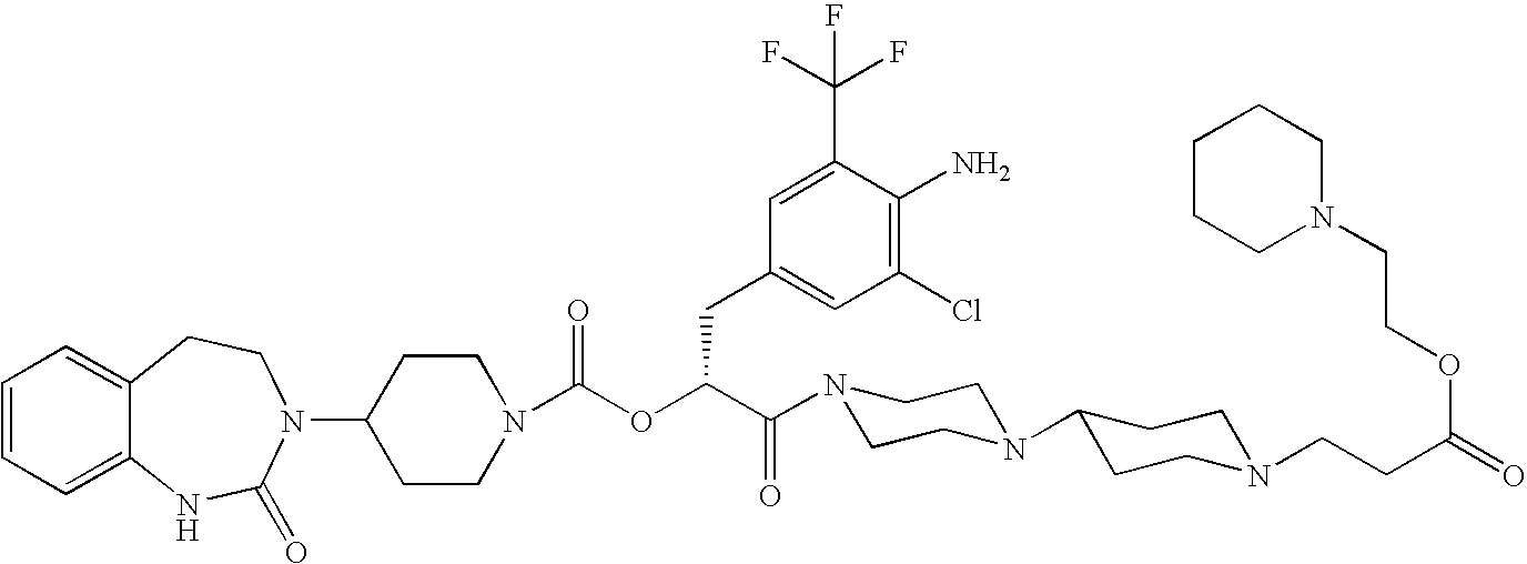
C12=CC=CC=C1NC(=O)N(C1CCN(C(OC(C(=O)N3CCN(C4CCN(CCC(=O)OCCN5CCCCC5)CC4)CC3)CC3=CC(Cl)=C(N)C(C(F)(F)F)=C3)=O)CC1)CC2
